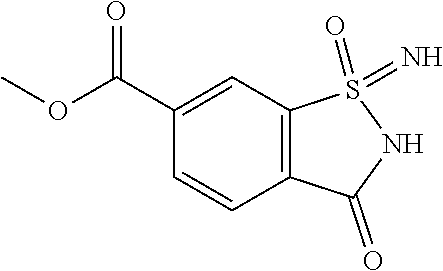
C12=C(C=C(C(OC)=O)C=C1)S(=O)(=N)NC2=O
